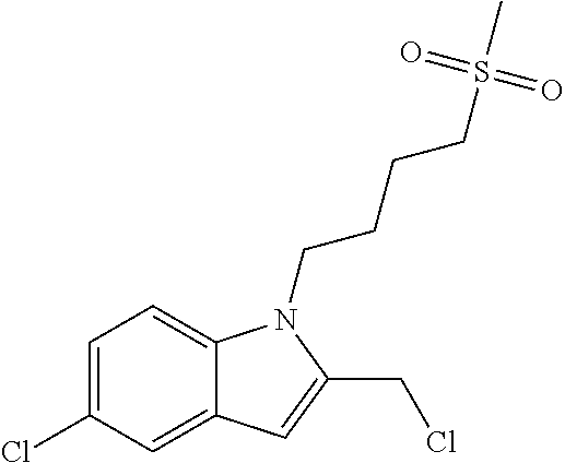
C1=C(Cl)C=C2C(=C1)N(CCCCS(C)(=O)=O)C(CCl)=C2
